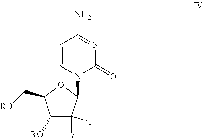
C1([RO])C(F)(F)C(N2C(=O)N=C(N)C=C2)OC1C[RO]
